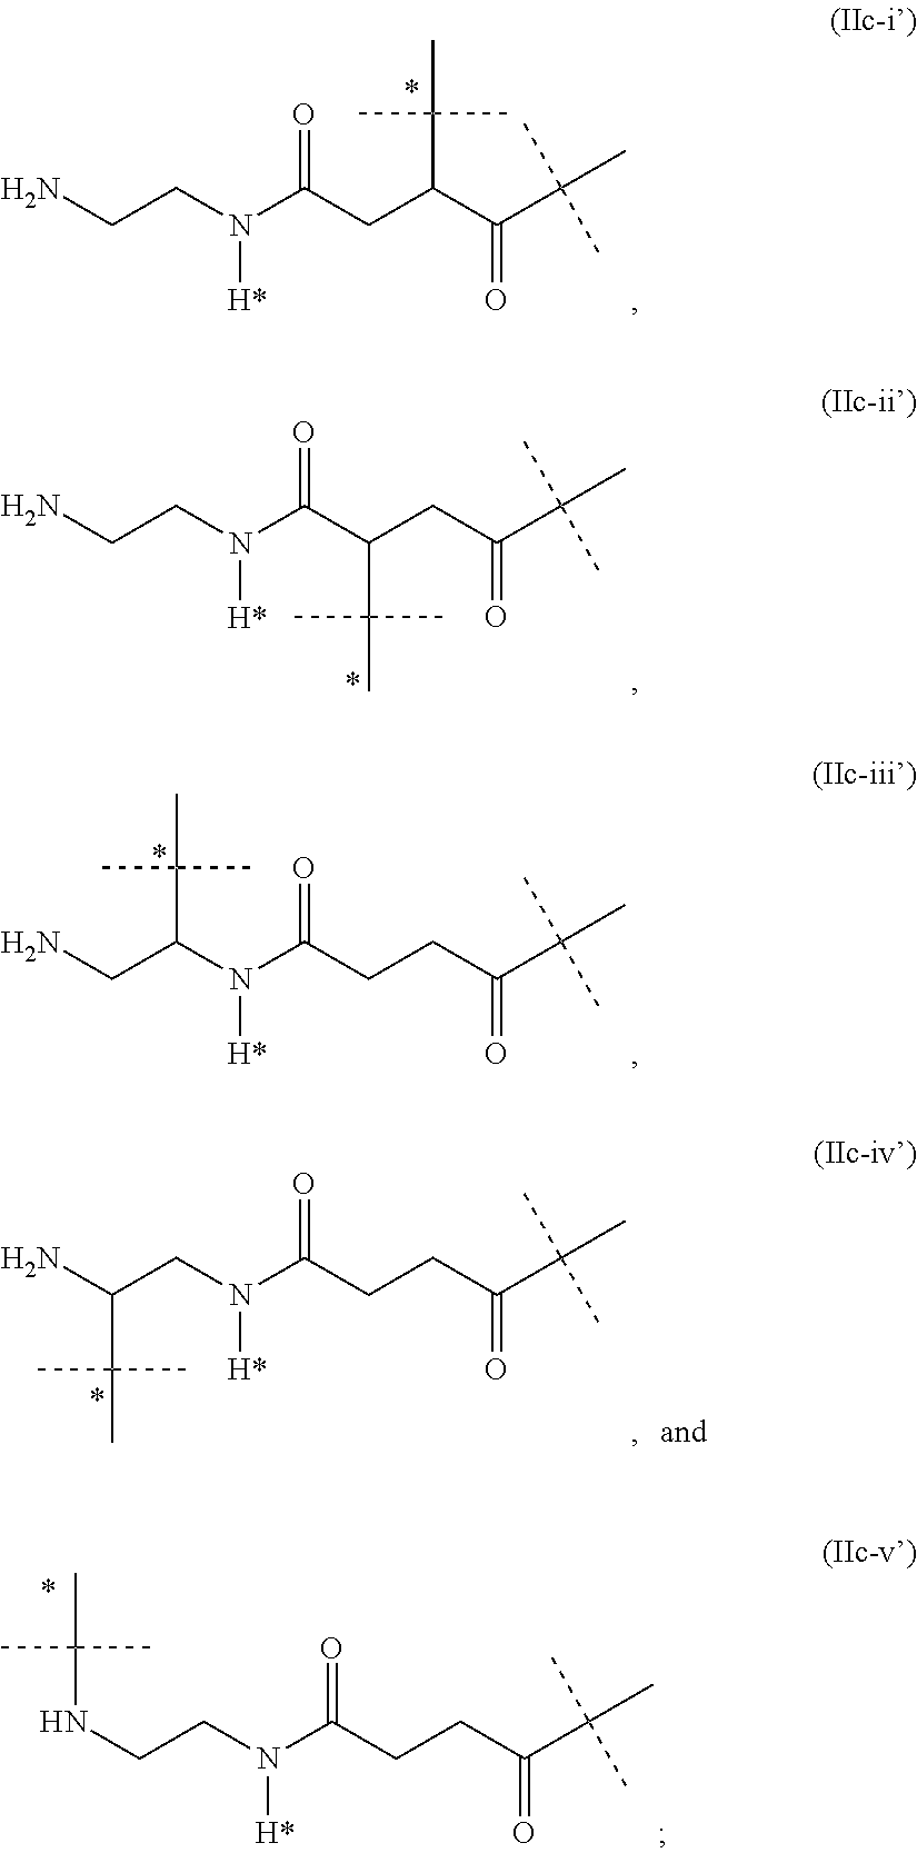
NCCN(C(CC(C(C(C)(C)C)=O)C(C)(C)C)=O)[H*].NCCN(C(C(CC(C(C)(C)C)=O)C(C)(C)C)=O)[H*].NCC(N(C(CCC(C(C)(C)C)=O)=O)[H*])C(C)(C)C.NC(CN(C(CCC(C(C)(C)C)=O)=O)[H*])C(C)(C)C.N(CCN(C(CCC(C(C)(C)C)=O)=O)[H*])C(C)(C)C
